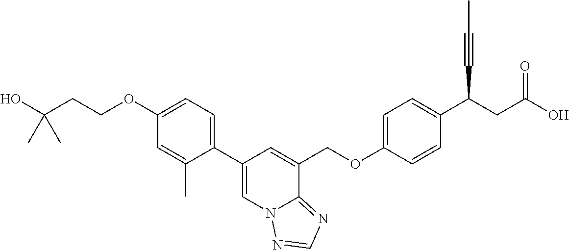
C1(C2=CC=C(OCCC(O)(C)C)C=C2C)=CN2C(=NC=N2)C(COC2=CC=C(C(CC(O)=O)C#CC)C=C2)=C1
